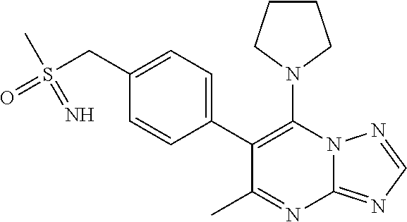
C1(N2CCCC2)=C(C2=CC=C(CS(=O)(C)=N)C=C2)C(C)=NC2=NC=NN12
